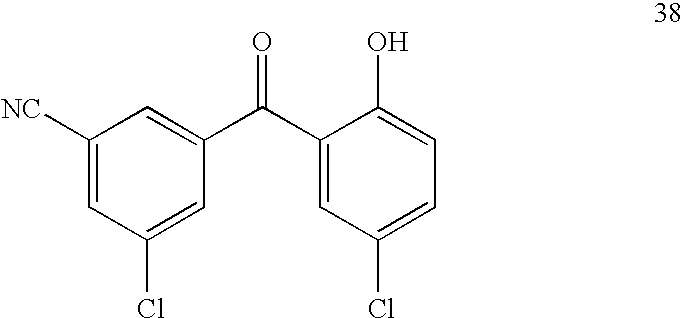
C1([NC])=CC(Cl)=CC(C(C2=CC(Cl)=CC=C2O)=O)=C1
